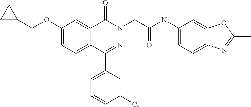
C12=CC(OCC3CC3)=CC=C1C(C1=CC=CC(Cl)=C1)=NN(CC(=O)N(C1=CC=C3C(=C1)OC(C)=N3)C)C2=O
